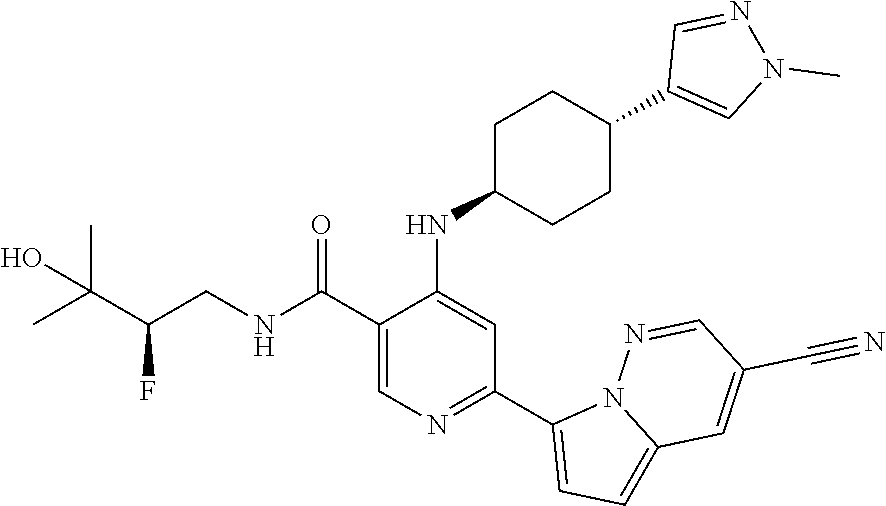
C1(C(NCC(C(C)(C)O)F)=O)=CN=C(C2=CC=C3N2N=CC(C#N)=C3)C=C1NC1CCC(C2=CN(C)N=C2)CC1
